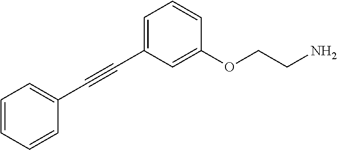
C1=C(C#CC2=CC=CC=C2)C=C(OCCN)C=C1
